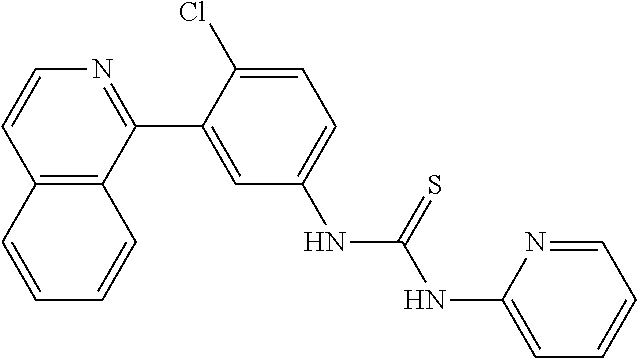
C12=C(C(C3=CC(NC(NC4=CC=CC=N4)=S)=CC=C3Cl)=NC=C1)C=CC=C2
